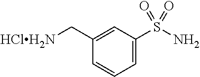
C1=C(S(N)(=O)=O)C=C(C[HClH2N])C=C1
